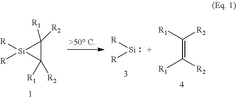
C1([R1])([R2])C([R1])([R2])[Si]1([R])[R].[R][Si][R].C(=C([R1])[R2])([R2])[R1]
